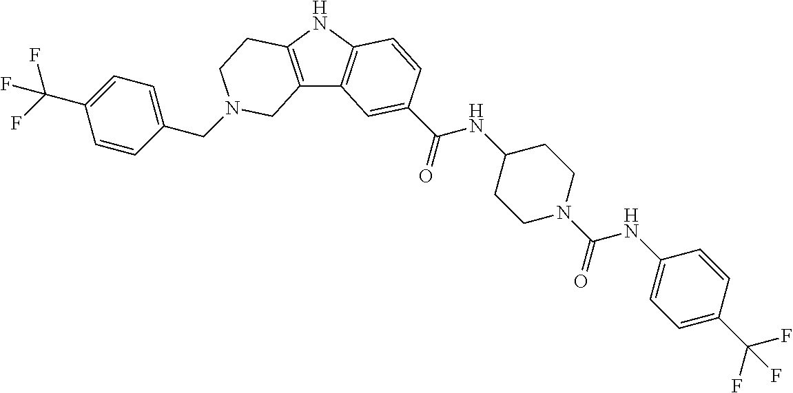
C1(CN2CCC3=C(C4=C(N3)C=CC(C(=O)NC3CCN(C(NC5=CC=C(C(F)(F)F)C=C5)=O)CC3)=C4)C2)=CC=C(C(F)(F)F)C=C1
